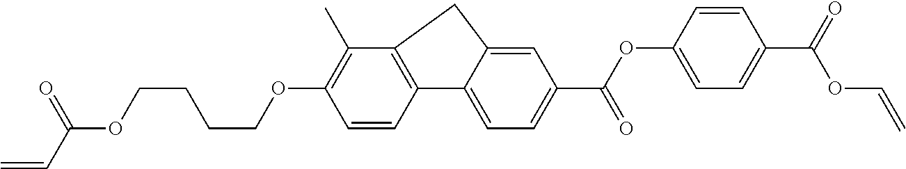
O(CCCCOC(C=C)=O)C1=C(C)C2=C(C3=CC=C(C(=O)OC4=CC=C(C(OC=C)=O)C=C4)C=C3C2)C=C1
